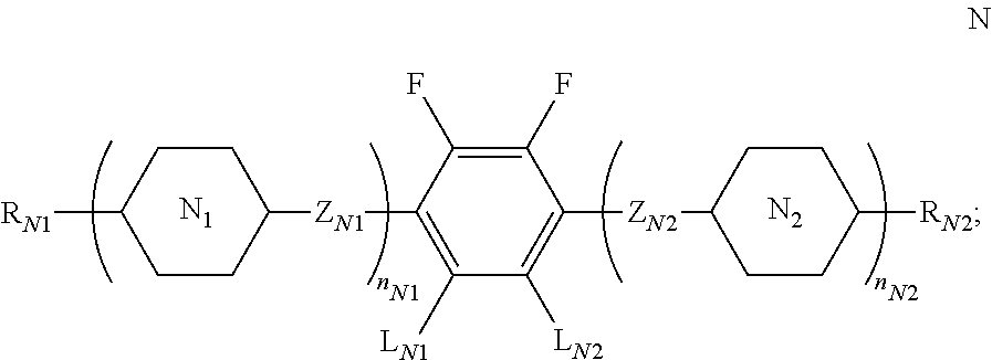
C1CC([RN1])CCC1[ZN1]C1=C([LN1])C([LN2])=C([ZN2]C2CCC([RN2])CC2)C(F)=C1F.[N1].[N2].[N2].[N1]
